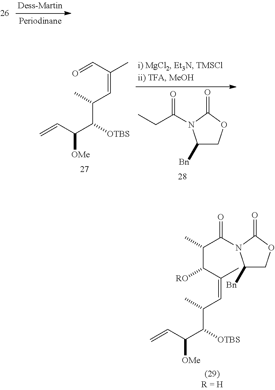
C([OTBS])(C([OMe])C=C)C(C)C=C(C([RO])C(C)C(N1C([Bn])COC1=O)=O)C.C([OTBS])(C([OMe])C=C)C(C)C=C(C=O)C.CCC(=O)N1C([Bn])COC1=O
